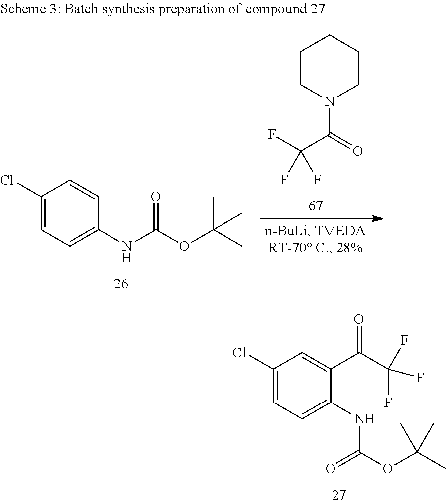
C1(Cl)=CC=C(NC(=O)OC(C)(C)C)C(C(C(F)(F)F)=O)=C1.C1(Cl)=CC=C(NC(=O)OC(C)(C)C)C=C1.C1CN(C(C(F)(F)F)=O)CCC1
